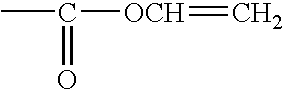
CC([OCH]=C)=O
